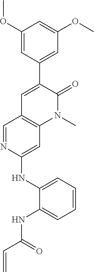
C1(OC)=CC(C2=CC3=C(N(C)C2=O)C=C(NC2=CC=CC=C2NC(C=C)=O)N=C3)=CC(OC)=C1
